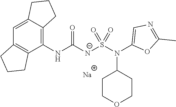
[Na].C1(NC([N-]S(N(C2=CN=C(C)O2)C2CCOCC2)(=O)=O)=O)=C2C(=CC3=C1CCC3)CCC2
